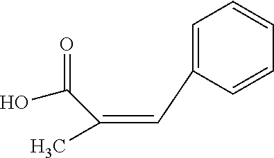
C(=CC1=CC=CC=C1)(C(O)=O)C
